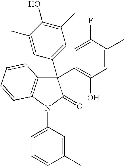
C1(C)=CC(C2(C3=C(O)C=C(C)C(F)=C3)C3=C(N(C4=CC=CC(C)=C4)C2=O)C=CC=C3)=CC(C)=C1O
